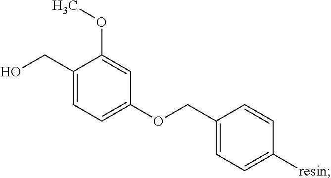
C1(CO)=CC=C(OCC2=CC=C([resin])C=C2)C=C1OC
